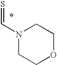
N1(C=S)CCOCC1
